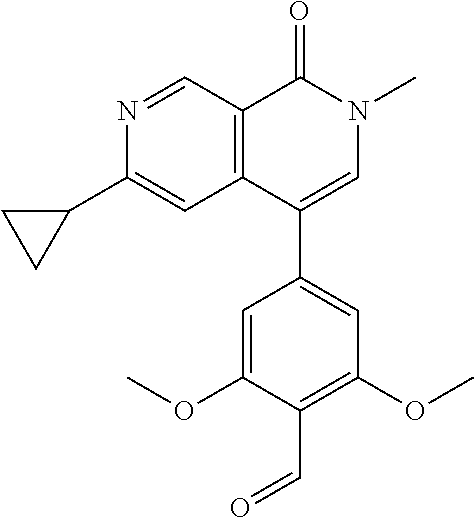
N1=CC2=C(C=C1C1CC1)C(C1=CC(OC)=C(C=O)C(OC)=C1)=CN(C)C2=O
